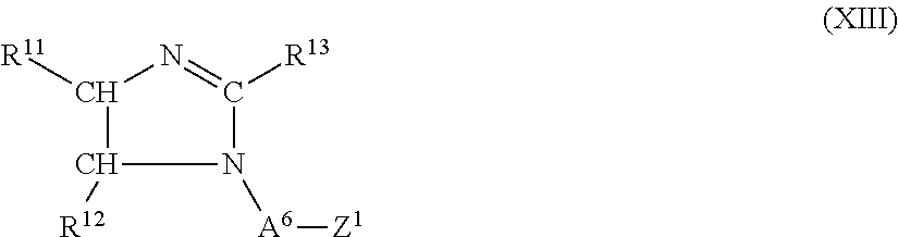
C1([R11])N=C([R13])N([A6][Z1])C1[R12]
